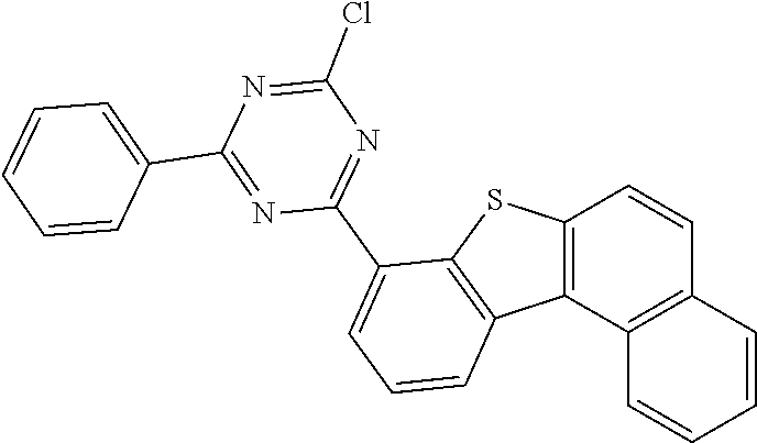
C1=CC2=C(C3=C1SC1=C3C=CC=C1C1=NC(Cl)=NC(C3=CC=CC=C3)=N1)C=CC=C2
